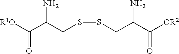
[R1O]C(C(N)CSSCC(C([OR2])=O)N)=O
